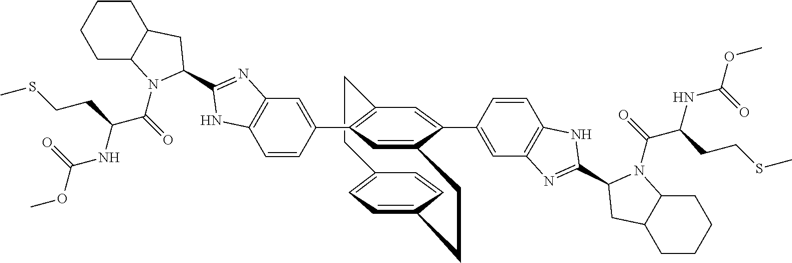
C1=CC(C2=C3C=C(C4=CC5=C(C=C4)NC(C4N(C(C(NC(OC)=O)CCSC)=O)C6CCCCC6C4)=N5)C(=C2)CCC2=CC=C(C=C2)CC3)=CC2=C1NC(C1CC3CCCCC3N1C(=O)C(NC(OC)=O)CCSC)=N2
